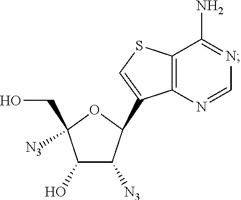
C1(O)C([N3])C(C2=CSC3=C2N=CN=C3N)OC1(CO)[N3]
